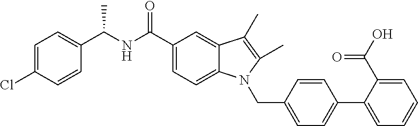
C1=C(C2=CC=C(CN3C4=CC=C(C(=O)NC(C5=CC=C(Cl)C=C5)C)C=C4C(C)=C3C)C=C2)C(C(O)=O)=CC=C1
